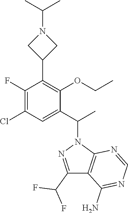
CC(N1CC(C2=C(OCC)C(C(C)N3N=C(C(F)F)C4=C3N=CN=C4N)=CC(Cl)=C2F)C1)C
